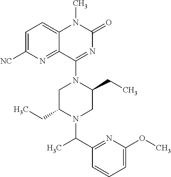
C1=C([NC])N=C2C(=C1)N(C)C(=O)N=C2N1C(CC)CN(C(C2=NC(OC)=CC=C2)C)C(CC)C1
